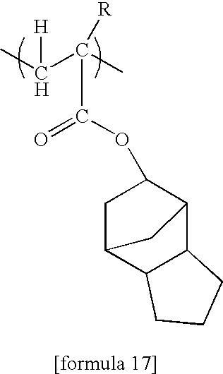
C(C(=O)OC1CC2C3C(C1C2)CCC3)(C(C)[H])(C)[R]
